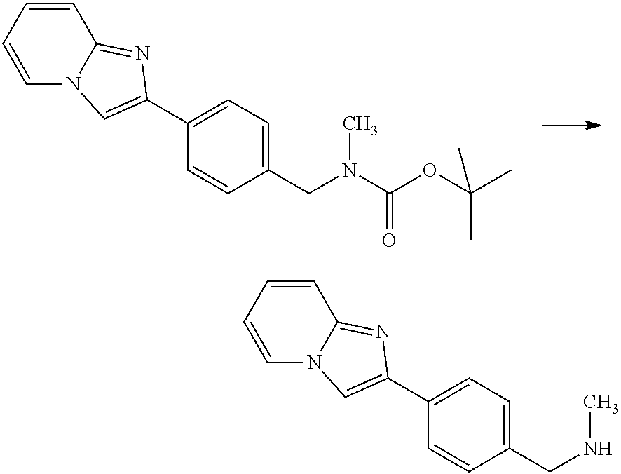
C12=NC(C3=CC=C(CN(C(OC(C)(C)C)=O)C)C=C3)=CN1C=CC=C2.C12=NC(C3=CC=C(CNC)C=C3)=CN1C=CC=C2
